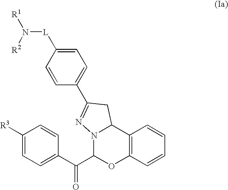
C1([L]N([R1])[R2])=CC=C(C2=NN3C(C(C4=CC=C([R3])C=C4)=O)OC4=C(C3C2)C=CC=C4)C=C1
